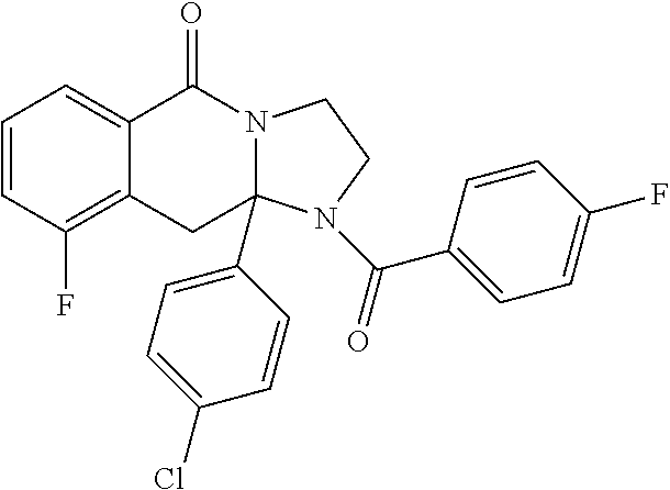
C1=CC(F)=C2C(=C1)C(=O)N1CCN(C(C3=CC=C(F)C=C3)=O)C1(C1=CC=C(Cl)C=C1)C2
